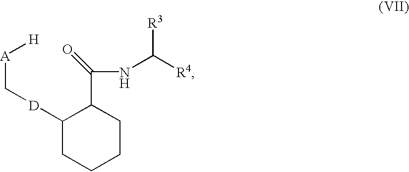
C1([D]C[A][H])CCCCC1C(NC([R4])[R3])=O
